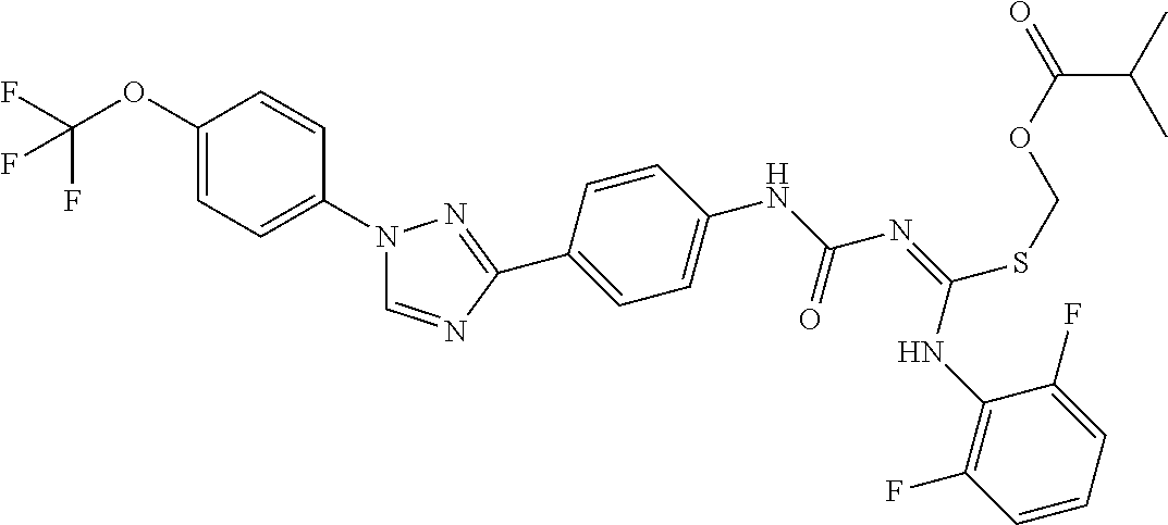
C1(OC(F)(F)F)=CC=C(N2C=NC(C3=CC=C(NC(N=C(NC4=C(F)C=CC=C4F)SCOC(C(C)C)=O)=O)C=C3)=N2)C=C1
